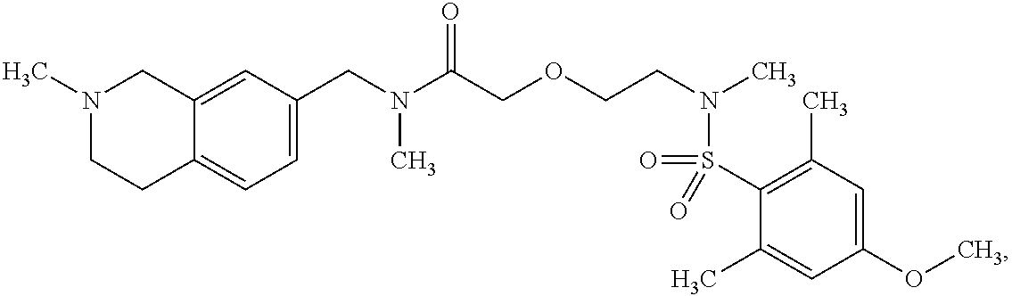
C1(CN(C(COCCN(C)S(=O)(=O)C2=C(C)C=C(OC)C=C2C)=O)C)=CC=C2C(=C1)CN(C)CC2
